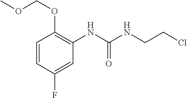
C1=CC(OCOC)=C(NC(=O)NCCCl)C=C1F
